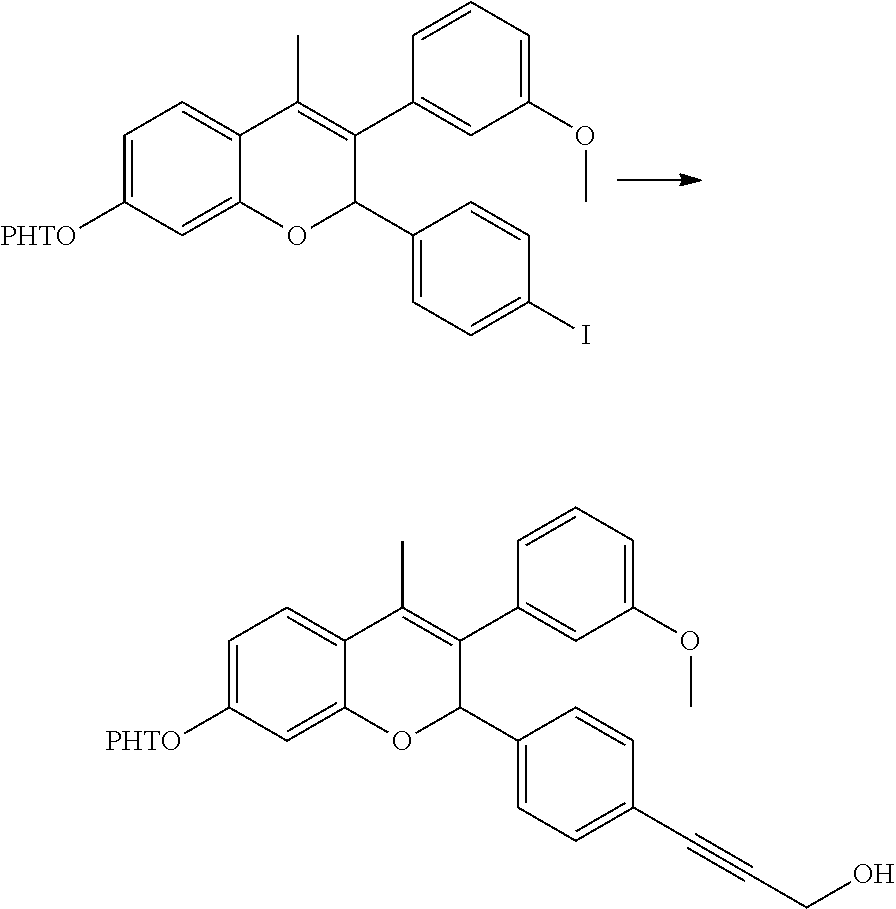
[PHTO]C1=CC=C2C(=C1)OC(C1=CC=C(I)C=C1)C(C1=CC(OC)=CC=C1)=C2C.[PHTO]C1=CC=C2C(=C1)OC(C1=CC=C(C#CCO)C=C1)C(C1=CC(OC)=CC=C1)=C2C
